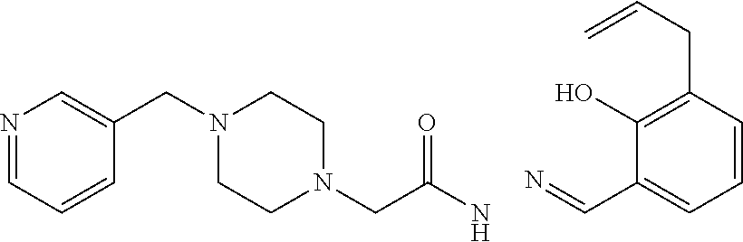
N1=CC=CC(CN2CCN(CC(N)=O)CC2)=C1.N=CC1=CC=CC(CC=C)=C1O
